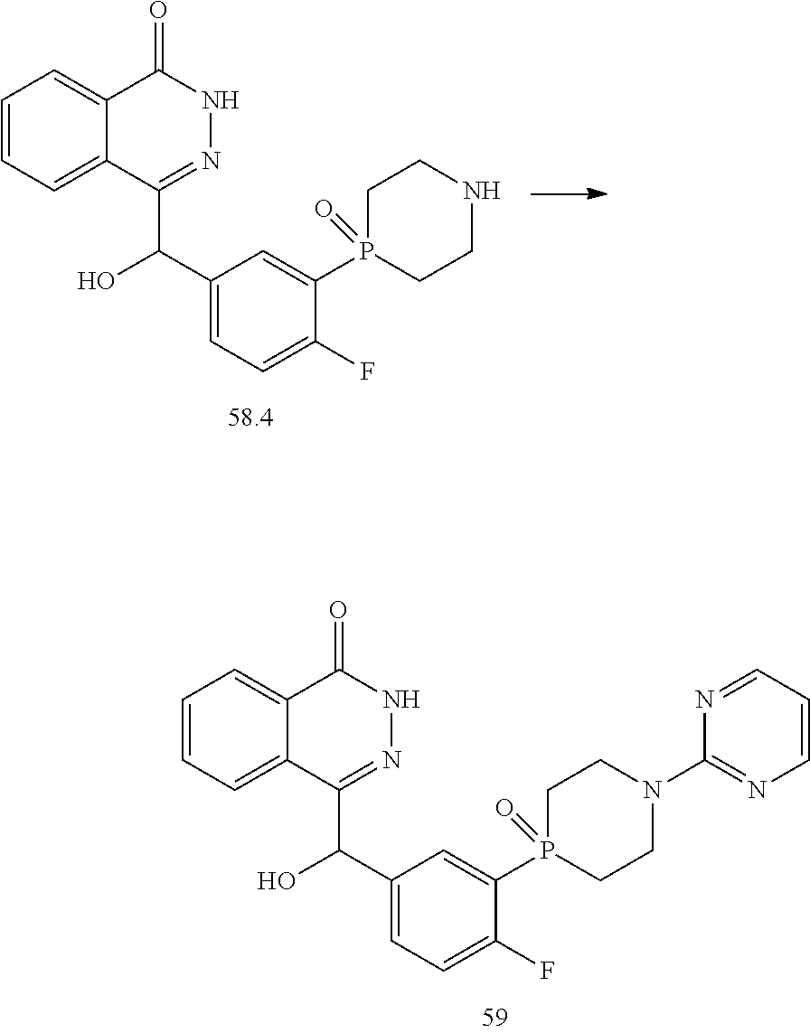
C1=CC=C2C(=C1)C(=O)NN=C2C(C1=CC=C(F)C(P2(=O)CCNCC2)=C1)O.C1=CC=C2C(=C1)C(=O)NN=C2C(C1=CC=C(F)C(P2(=O)CCN(C3=NC=CC=N3)CC2)=C1)O
